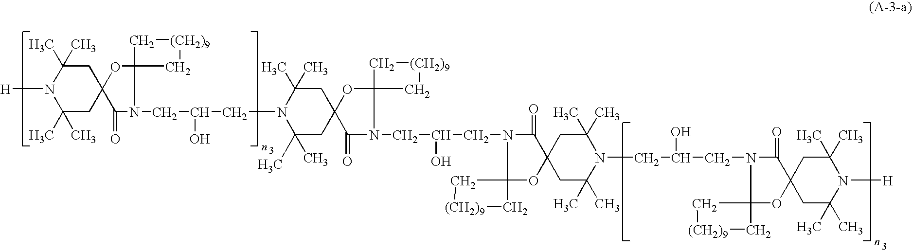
C1(C)(C)CC2(CC(C)(C)N1[H])OC1(N(CC(CN3C(C)(C)CC4(CC3(C)C)OC3(C[(CH2)9]C3)N(CC(O)CN3C(=O)C5(OC36C[(CH2)9]C6)CC(C)(C)N(CC(CN3C(=O)C6(OC37C[(CH2)9]C7)CC(C)(C)N([H])C(C)(C)C6)O)C(C)(C)C5)C4=O)O)C2=O)C[(CH2)9]C1
